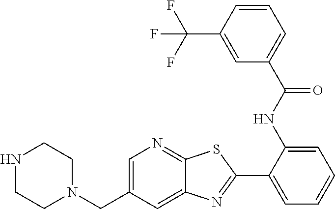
C1=C(CN2CCNCC2)C=C2C(=N1)SC(C1=CC=CC=C1NC(C1=CC=CC(C(F)(F)F)=C1)=O)=N2
